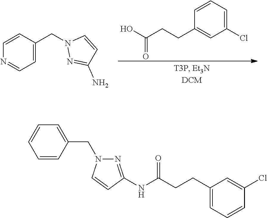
C1=CC=C(Cl)C=C1CCC(O)=O.C1=CC(CN2N=C(N)C=C2)=CC=N1.C1(CN2N=C(NC(CCC3=CC=CC(Cl)=C3)=O)C=C2)=CC=CC=C1
